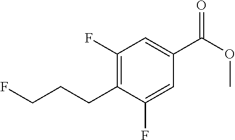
C1(F)=CC(C(OC)=O)=CC(F)=C1CCCF
